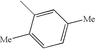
C1=C([Me])C(C)=CC([Me])=C1
